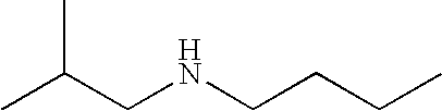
CC(CNCCCC)C
